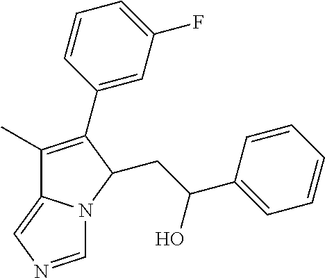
C1=CC=CC=C1C(CC1N2C(=CN=C2)C(C)=C1C1=CC(F)=CC=C1)O
